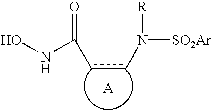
ONC(=O)ccN([SO2Ar])[R].[A]
